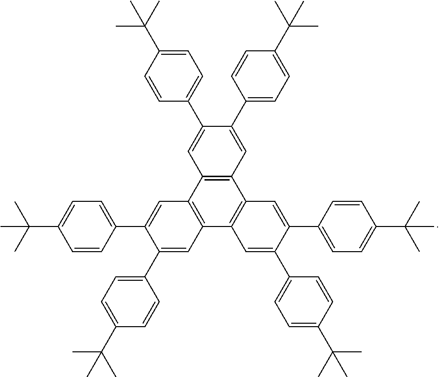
C12=C(C3=C(C4=C1C=C(C1=CC=C(C(C)(C)C)C=C1)C(C1=CC=C(C(C)(C)C)C=C1)=C4)C=C(C1=CC=C(C(C)(C)C)C=C1)C(C1=CC=C(C(C)(C)C)C=C1)=C3)C=C(C1=CC=C(C(C)(C)C)C=C1)C(C1=CC=C(C(C)(C)C)C=C1)=C2
